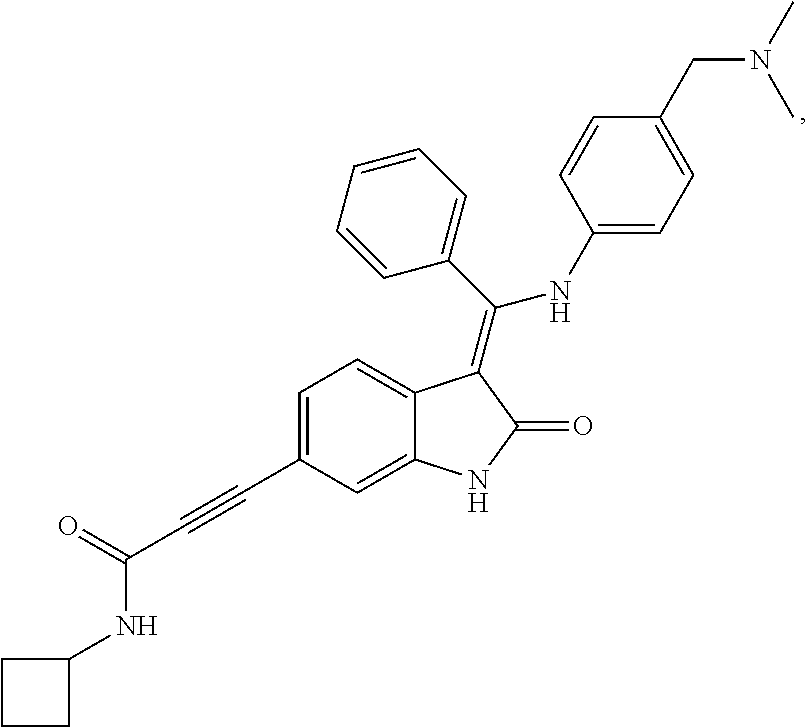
C1=CC(C(=C2C3=CC=C(C#CC(=O)NC4CCC4)C=C3NC2=O)NC2=CC=C(CN(C)C)C=C2)=CC=C1
